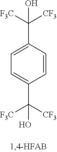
C1=C(C([CF3])([F3C])O)C=CC(C([CF3])([F3C])O)=C1
